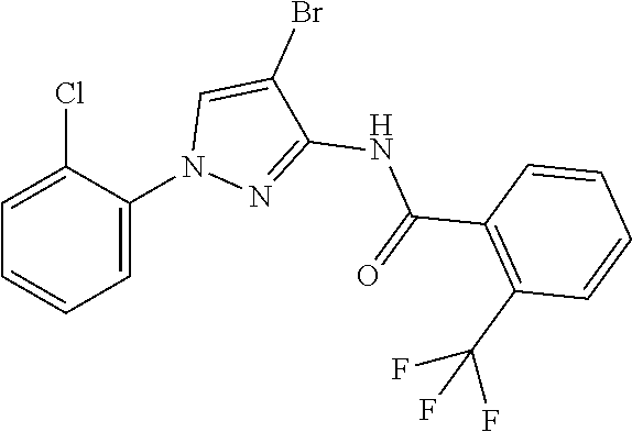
C1=C(N2N=C(NC(=O)C3=C(C(F)(F)F)C=CC=C3)C(Br)=C2)C(Cl)=CC=C1
